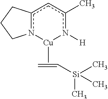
c12n([Cu](C)n([H])c(C)c1)CCC2.C[Si](C)(C)C=C
